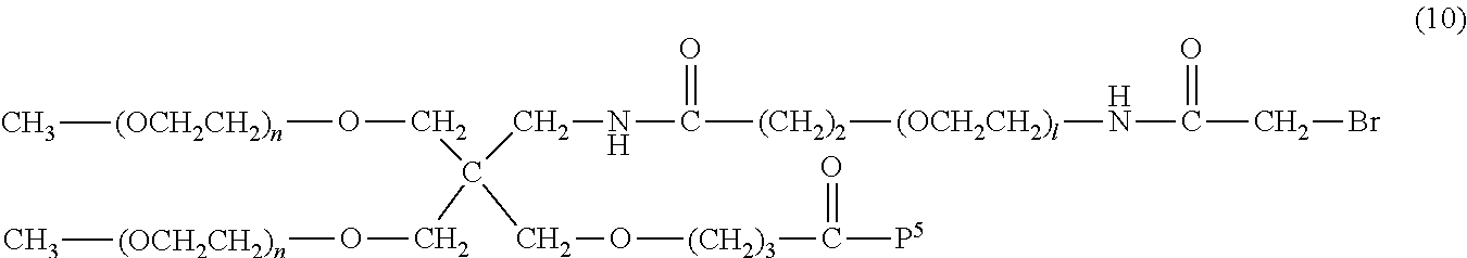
O(CC(CO[(CH2)3]C([P5])=O)(CNC([(CH2)2][(OCH2CH2)l]NC(=O)CBr)=O)CO[(OCH2CH2)n]C)[(OCH2CH2)n]C
